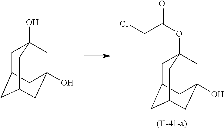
C1C2CC3CC(O)(CC1(O)C3)C2.C1C2CC3CC(O)(CC1(OC(=O)CCl)C3)C2
